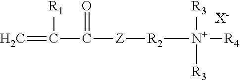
C=C([R1])C(=O)[Z][R2][N+]([R4])([R3])[R3].[X-]
